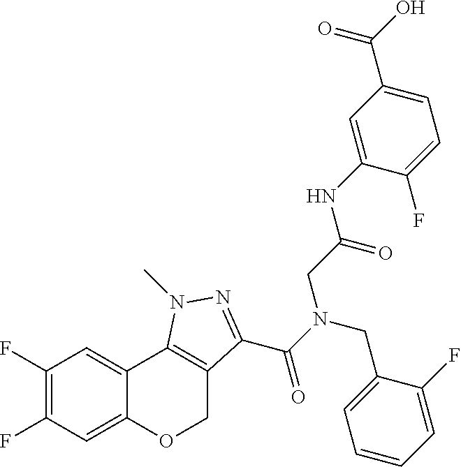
C1(F)=C(F)C=C2C(=C1)C1=C(CO2)C(C(N(CC2=CC=CC=C2F)CC(=O)NC2=CC(C(O)=O)=CC=C2F)=O)=NN1C
